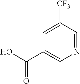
C1=C([CF3])C=NC=C1C(O)=O
